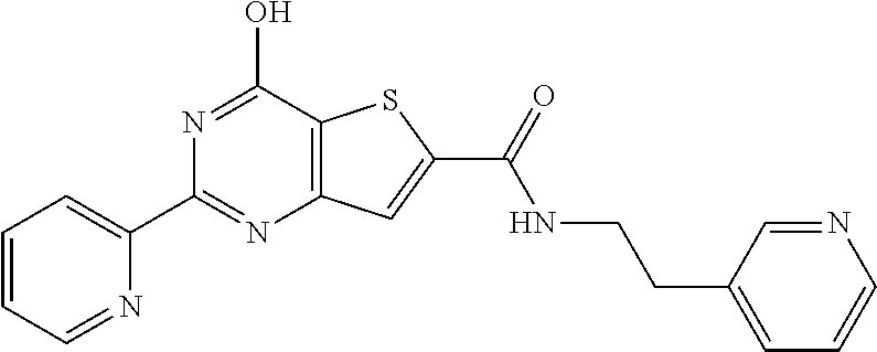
C12=C(C(O)=NC(C3=CC=CC=N3)=N1)SC(C(=O)NCCC1=CC=CN=C1)=C2
